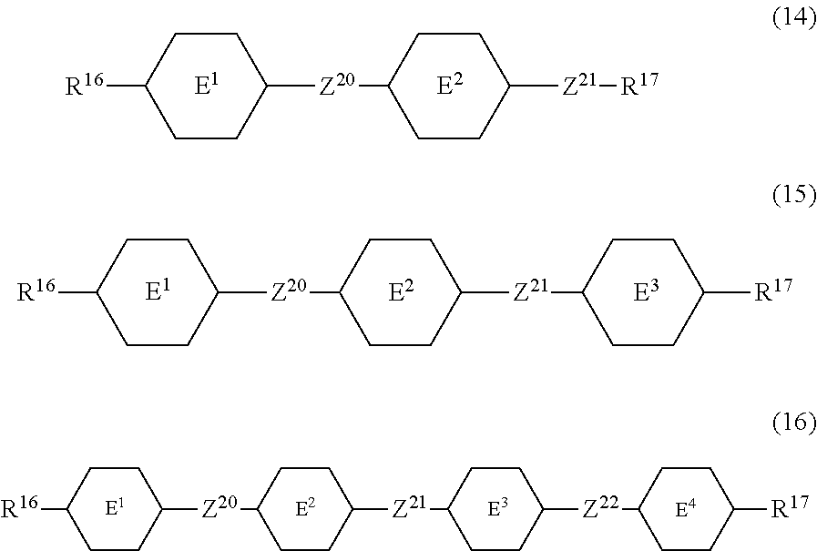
[R16]C1CCC([Z20]C2CCC([Z21][R17])CC2)CC1.[R16]C1CCC([Z20]C2CCC([Z21]C3CCC([R17])CC3)CC2)CC1.[R16]C1CCC([Z20]C2CCC([Z21]C3CCC([Z22]C4CCC([R17])CC4)CC3)CC2)CC1
